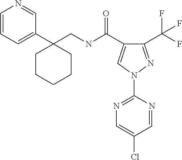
C1(C(F)(F)F)=NN(C2=NC=C(Cl)C=N2)C=C1C(NCC1(C2=CC=CN=C2)CCCCC1)=O
